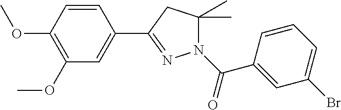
C1=CC(OC)=C(OC)C=C1C1=NN(C(C2=CC(Br)=CC=C2)=O)C(C)(C)C1
